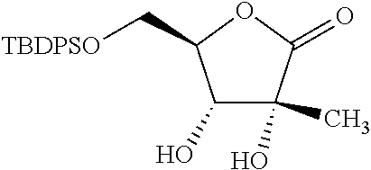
C1(O)C(C)(O)C(=O)OC1C[TBDPSO]
